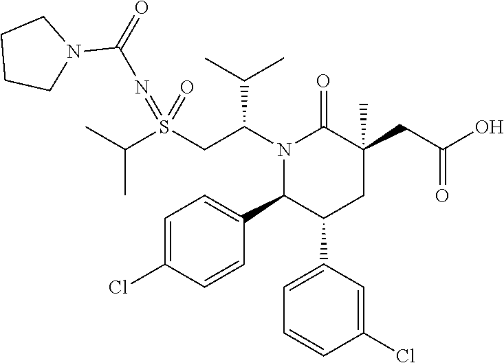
S(CC(N1C(=O)C(CC(=O)O)(C)CC(C2=CC=CC(Cl)=C2)C1C1=CC=C(Cl)C=C1)C(C)C)(=NC(=O)N1CCCC1)(=O)C(C)C
